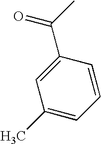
C1=C(C(C)=O)C=CC=C1C
